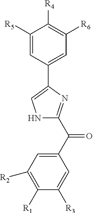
C1([R5])=CC(C2=CNC(C(=O)C3=CC([R2])=C([R1])C([R3])=C3)=N2)=CC([R6])=C1[R4]
